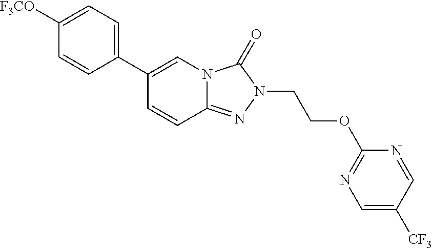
C1([F3CO])=CC=C(C2=CN3C(=NN(CCOC4=NC=C([CF3])C=N4)C3=O)C=C2)C=C1
